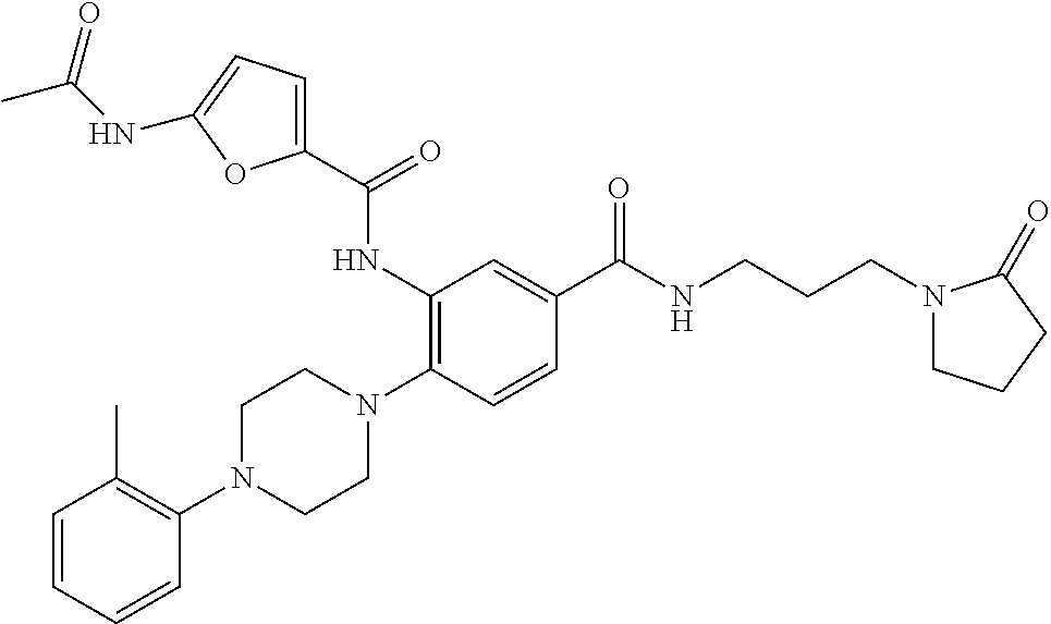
C1=CC=CC(N2CCN(C3=C(NC(=O)C4=CC=C(NC(=O)C)O4)C=C(C(=O)NCCCN4CCCC4=O)C=C3)CC2)=C1C
